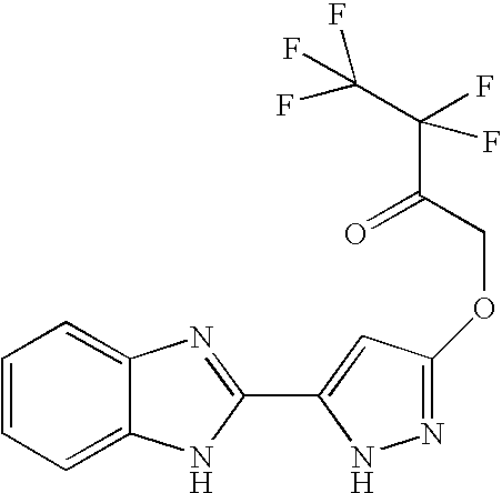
C1=CC=C2C(=C1)N=C(C1=CC(OCC(=O)C(F)(C(F)(F)F)F)=NN1)N2
